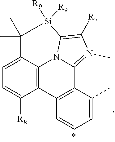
C12=C(C(C)=CC=C1)C1=N(C)C([R7])=C3N1C1=C2C([R8])=CC=C1C(C)(C)[Si]3([R9])[R9]
